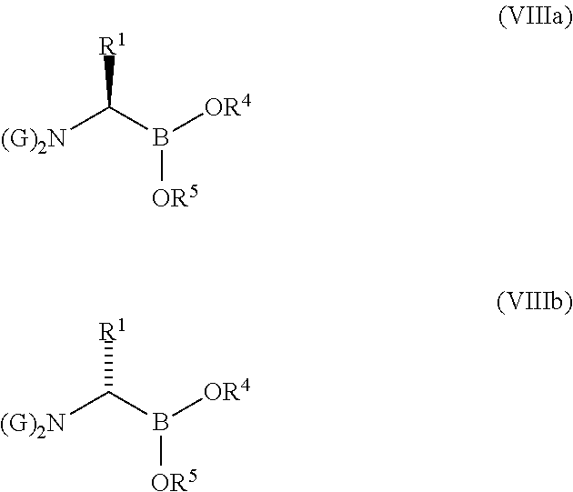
[R1]C(B([OR4])[OR5])[(G)2N].[R1]C(B([OR4])[OR5])[(G)2N]
